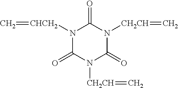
N1([CHCH2]=C)C(=O)N([CH2CH]=C)C(=O)N([CH2CH]=C)C1=O
